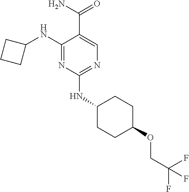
C1(NC2CCC2)=NC(NC2CCC(OCC(F)(F)F)CC2)=NC=C1C(N)=O
